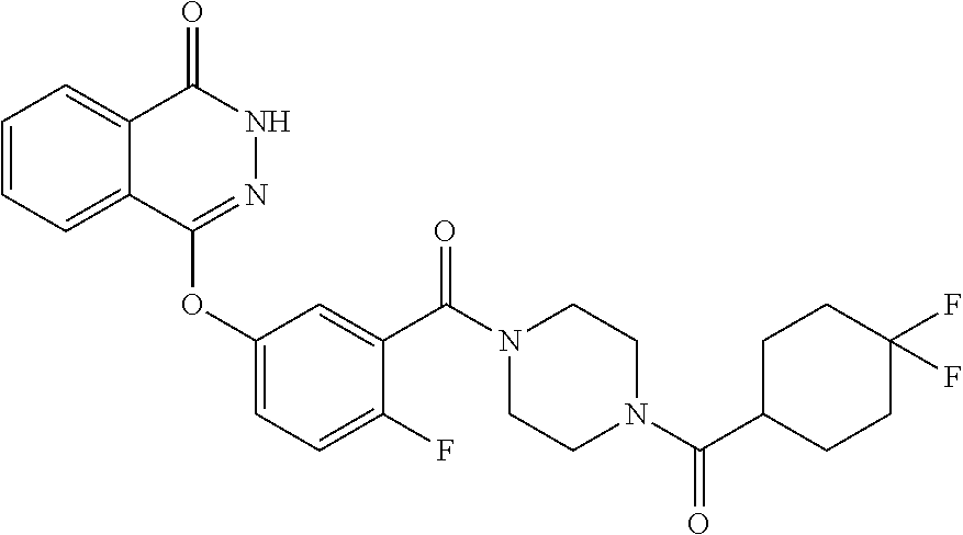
C1=CC=C2C(=C1)C(=O)NN=C2OC1=CC=C(F)C(C(N2CCN(C(C3CCC(F)(F)CC3)=O)CC2)=O)=C1
